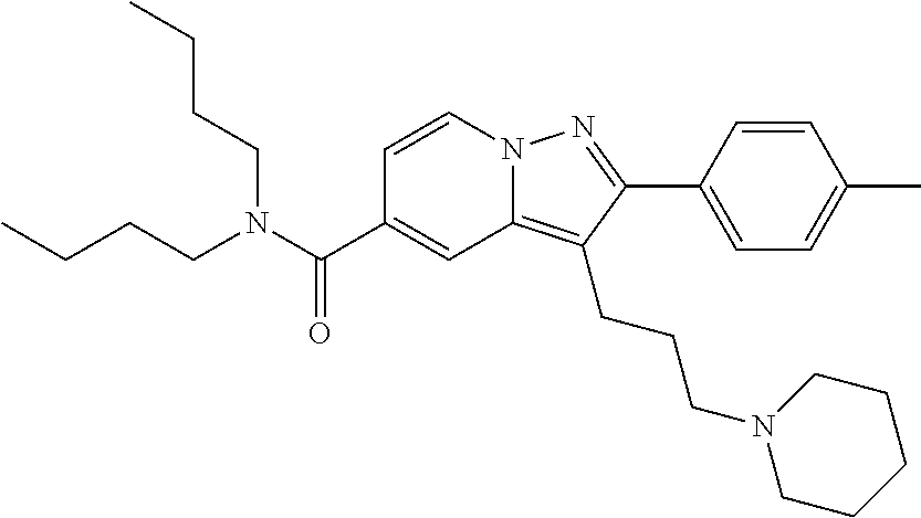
C1=CN2C(=C(CCCN3CCCCC3)C(C3=CC=C(C)C=C3)=N2)C=C1C(N(CCCC)CCCC)=O
